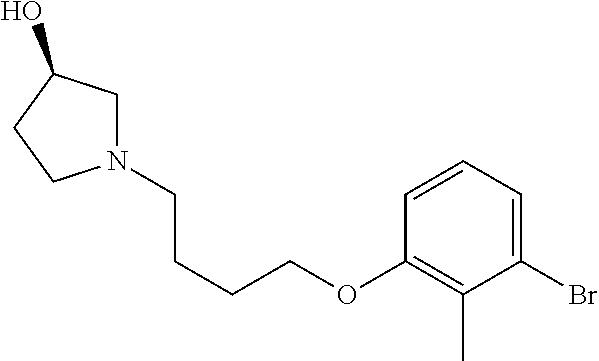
C(OC1=C(C)C(Br)=CC=C1)CCCN1CC(O)CC1
